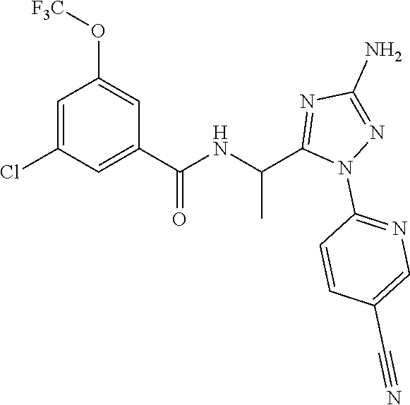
C1=C(Cl)C=C(C(=O)NC(C)C2=NC(N)=NN2C2=NC=C(C#N)C=C2)C=C1O[F3C]
